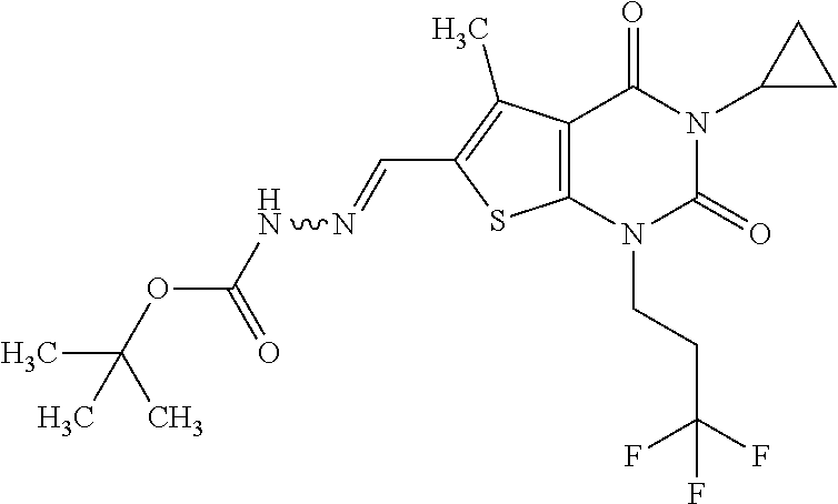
C12=C(N(CCC(F)(F)F)C(=O)N(C3CC3)C1=O)SC(C=NNC(OC(C)(C)C)=O)=C2C
